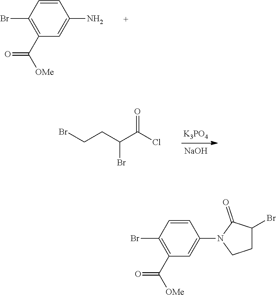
C1=CC(Br)=C(C([OMe])=O)C=C1N.[K3PO4].[NaOH].BrCCC(C(Cl)=O)Br.C1=CC(Br)=C(C([OMe])=O)C=C1N1CCC(Br)C1=O
